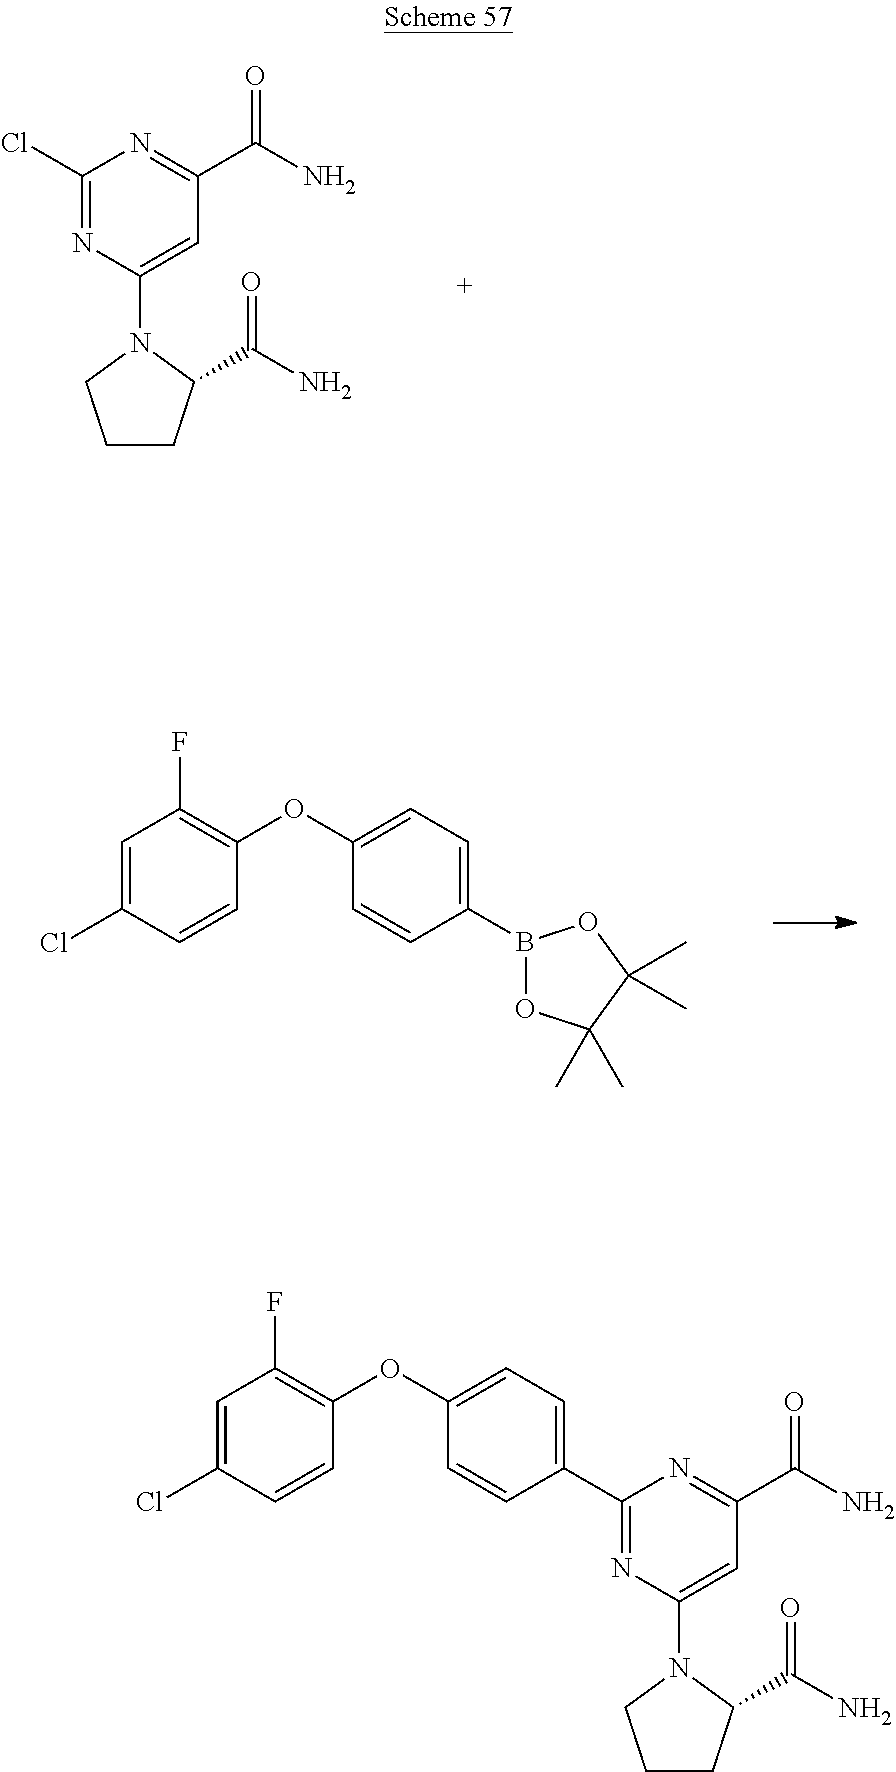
C1(Cl)=NC(N2C(C(=O)N)CCC2)=CC(C(N)=O)=N1.C1=C(Cl)C=CC(OC2=CC=C(B3OC(C)(C)C(C)(C)O3)C=C2)=C1F.C1=C(Cl)C=CC(OC2=CC=C(C3=NC(N4C(C(=O)N)CCC4)=CC(C(N)=O)=N3)C=C2)=C1F
